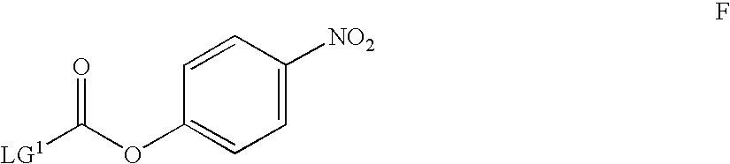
C1=CC([NO2])=CC=C1OC([LG1])=O
